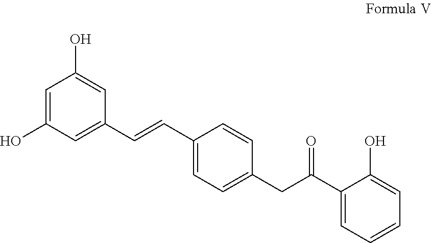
OC1=CC(O)=CC(C=CC2=CC=C(CC(C3=CC=CC=C3O)=O)C=C2)=C1
